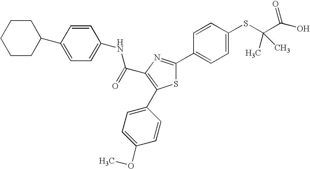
C(C1=C(C2=CC=C(OC)C=C2)SC(C2=CC=C(SC(C(O)=O)(C)C)C=C2)=N1)(=O)NC1=CC=C(C2CCCCC2)C=C1
